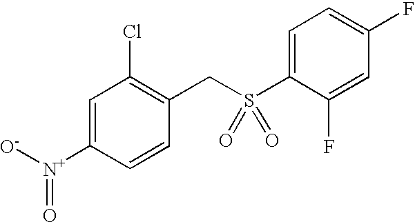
C1=C([N+]([O-])=O)C=CC(CS(C2=CC=C(F)C=C2F)(=O)=O)=C1Cl
